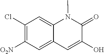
[O2N]C1=C(Cl)C=C2C(=C1)C=C(O)C(=O)N2C
